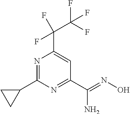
N1=C(C2CC2)N=C(C(=NO)N)C=C1C(F)(F)C(F)(F)F
